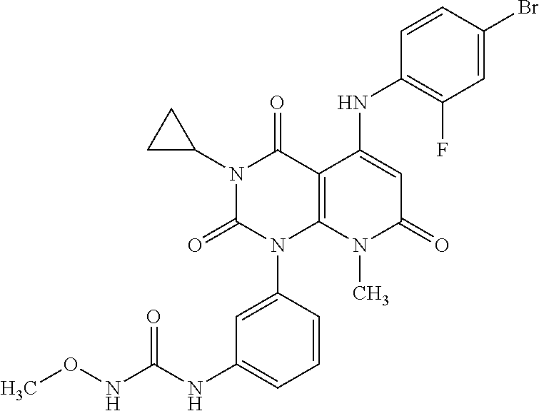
N1(C2CC2)C(=O)N(C2=CC(NC(NOC)=O)=CC=C2)C2=C(C1=O)C(NC1=C(F)C=C(Br)C=C1)=CC(=O)N2C
